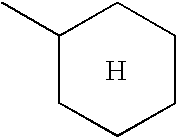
CC1CCCCC1.[H]
